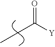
C(C([Y])=O)C
